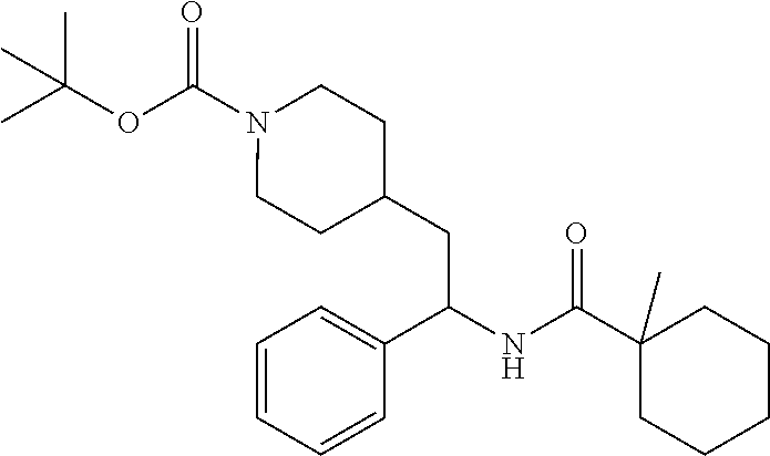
CC(OC(N1CCC(CC(NC(C2(C)CCCCC2)=O)C2=CC=CC=C2)CC1)=O)(C)C
